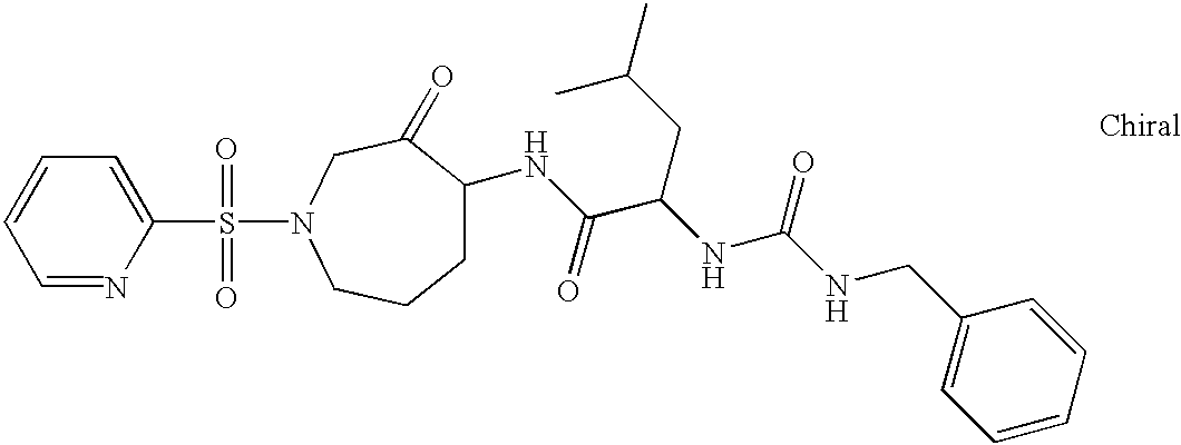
C1=NC(S(=O)(=O)N2CC(=O)C(NC(C(NC(NCC3=CC=CC=C3)=O)CC(C)C)=O)CCC2)=CC=C1
